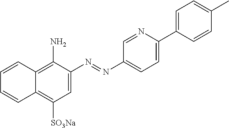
C1=CC2=C(N)C(N=NC3=CC=C(C4=CC=C(C)C=C4)N=C3)=CC([SO3Na])=C2C=C1
